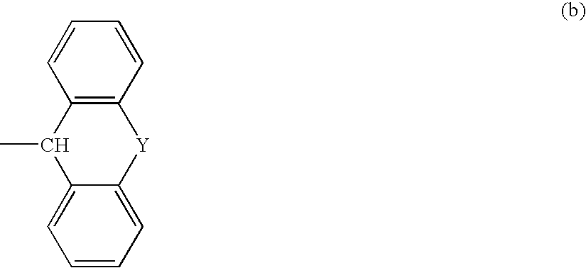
C1=CC=CC2=C1[Y]C1=CC=CC=C1C2C
